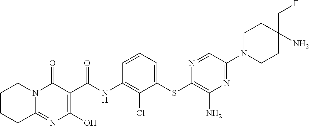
C12=NC(O)=C(C(NC3=C(Cl)C(SC4=C(N)N=C(N5CCC(CF)(N)CC5)C=N4)=CC=C3)=O)C(=O)N1CCCC2
